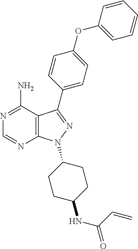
N1=C(N)C2=C(N=C1)N(C1CCC(NC(C=C)=O)CC1)N=C2C1=CC=C(OC2=CC=CC=C2)C=C1
